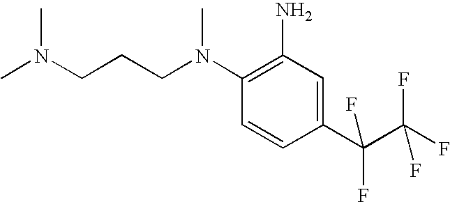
C1(N(CCCN(C)C)C)=C(N)C=C(C(C(F)(F)F)(F)F)C=C1
